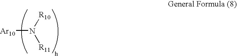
[Ar10]N([R10])[R11]
